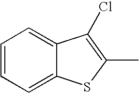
C1=CC=C2C(=C1)C(Cl)=C(C)S2
